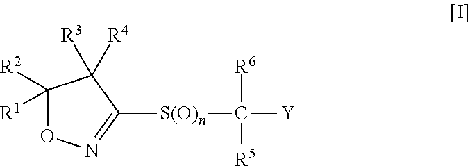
C1([R1])([R2])ON=C([S(O)n]C([Y])([R6])[R5])C1([R3])[R4]
